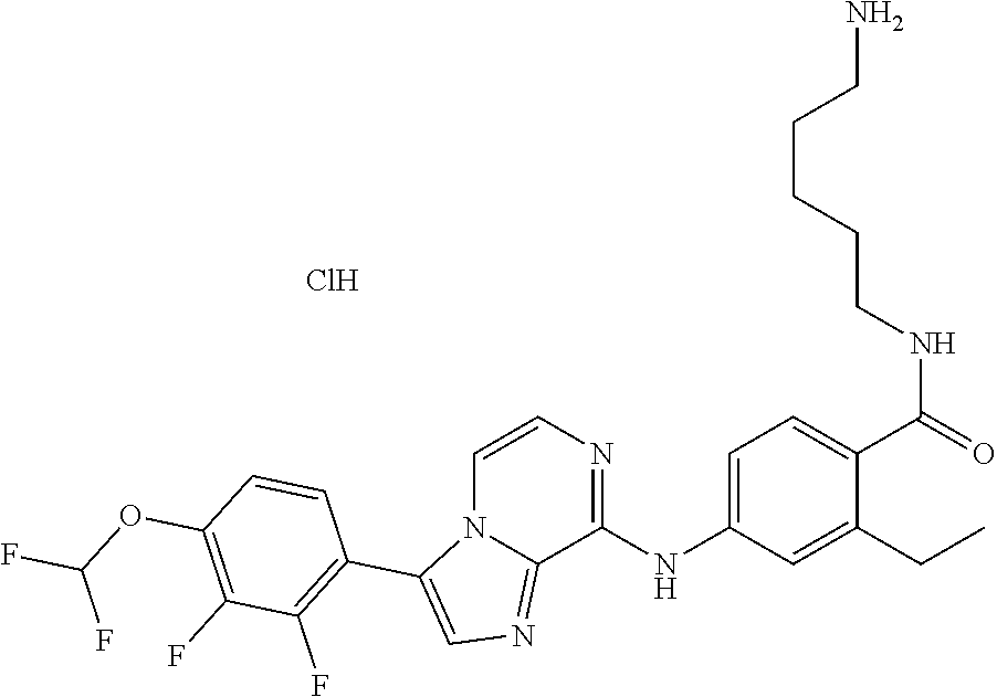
O(C(F)F)C1=C(F)C(F)=C(C2=CN=C3N2C=CN=C3NC2=CC=C(C(NCCCCCN)=O)C(CC)=C2)C=C1.Cl
